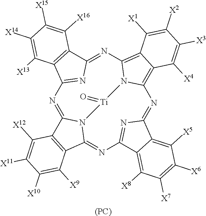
N1=C2N3C(=NC4=NC(=NC5=C6C(=C(N=C7N=C1C1=C7C([X16])=C([X15])C([X14])=C1[X13])N5[Ti]3=O)C([X1])=C([X2])C([X3])=C6[X4])C1=C([X5])C([X6])=C([X7])C([X8])=C41)C1=C2C([X12])=C([X11])C([X10])=C1[X9].[(PC)]
